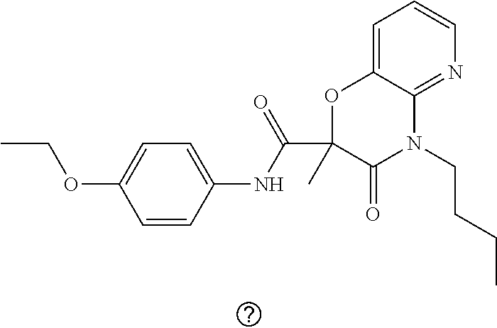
CCOC1=CC=C(NC(C2(C)OC3=CC=CN=C3N(CCCC)C2=O)=O)C=C1
